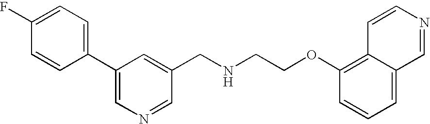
C1=CC(C2=CN=CC(CNCCOC3=C4C(=CC=C3)C=NC=C4)=C2)=CC=C1F
